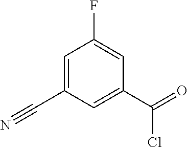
C1=C(C#N)C=C(C(=O)Cl)C=C1F
